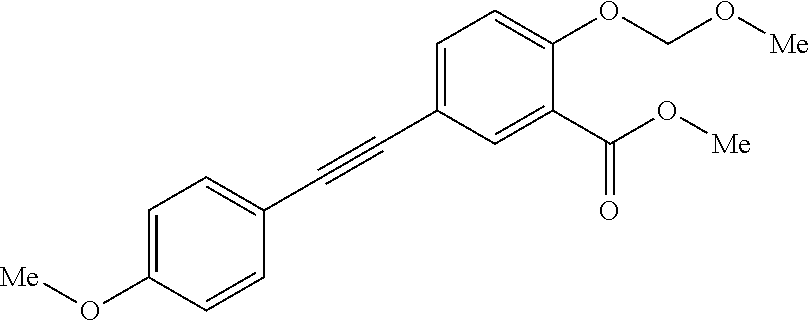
C1=C(O[Me])C=CC(C#CC2=CC=C(OCO[Me])C(C(O[Me])=O)=C2)=C1
